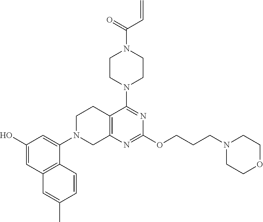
C12=C(N=C(OCCCN3CCOCC3)N=C1N1CCN(C(=O)C=C)CC1)CN(C1=CC(O)=CC3=C1C=CC(C)=C3)CC2
